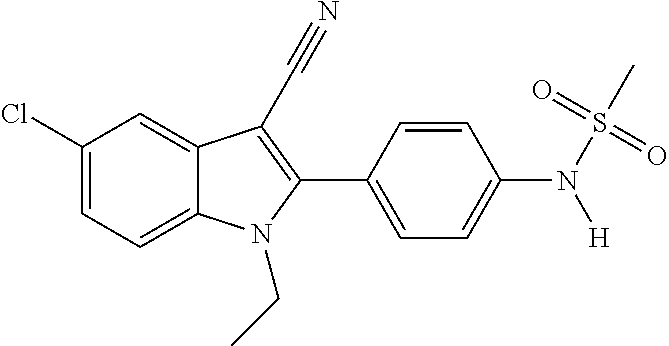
C1=C2C(=CC(Cl)=C1)C(C#N)=C(C1=CC=C(N(S(=O)(=O)C)[H])C=C1)N2CC
